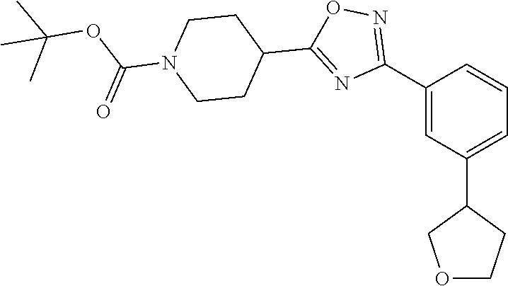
C1=C(C2COCC2)C=C(C2=NOC(C3CCN(C(OC(C)(C)C)=O)CC3)=N2)C=C1
